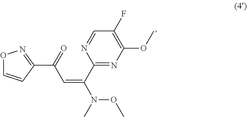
C1(C(=CC(C2=NOC=C2)=O)N(C)OC)=NC(OC)=C(F)C=N1
